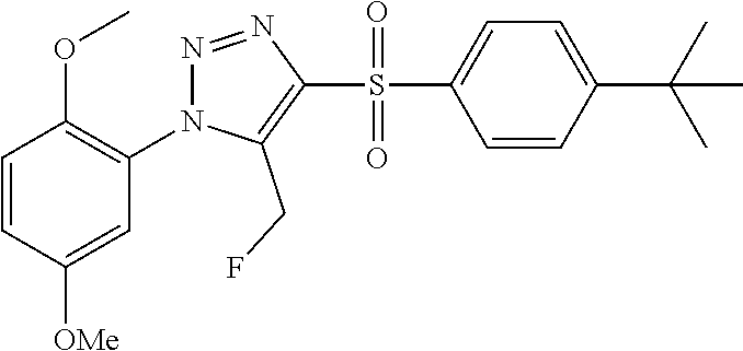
C1=CC([OMe])=CC(N2N=NC(S(C3=CC=C(C(C)(C)C)C=C3)(=O)=O)=C2CF)=C1OC
